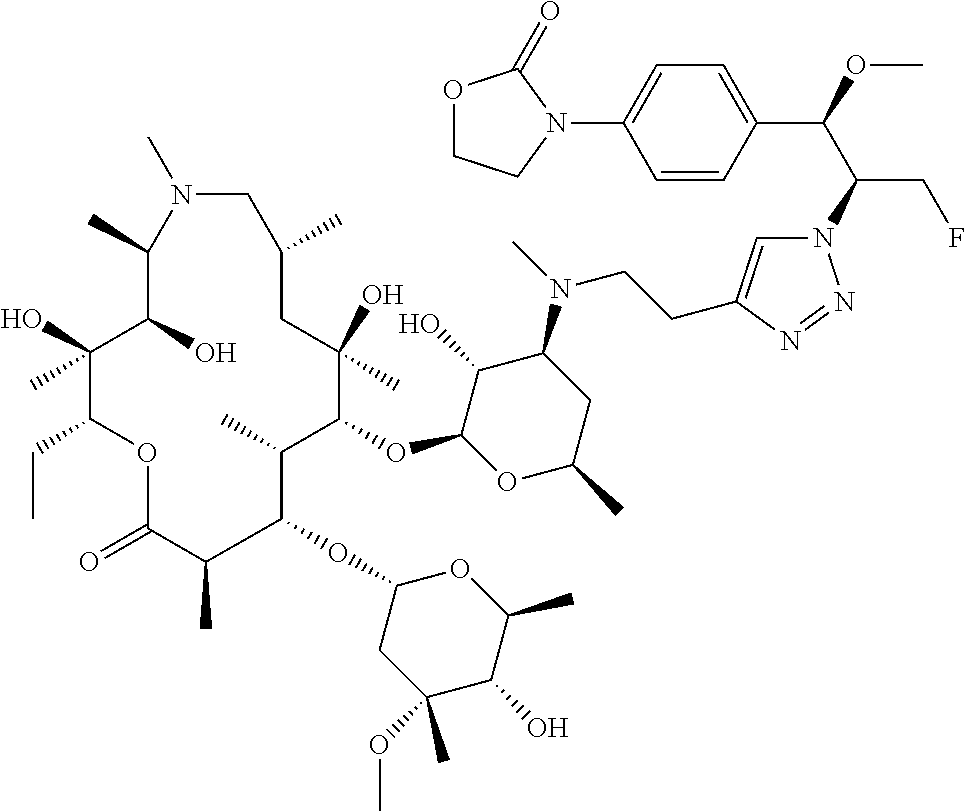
N1=NN(C(C(C2=CC=C(N3C(=O)OCC3)C=C2)OC)CF)C=C1CCN(C1C(O)C(OC2C(C)C(OC3CC(OC)(C)C(O)C(C)O3)C(C)C(=O)OC(CC)C(O)(C)C(O)C(C)N(C)CC(C)CC2(O)C)OC(C)C1)C
